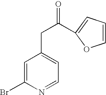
C1=C(Br)N=CC=C1CC(=O)C1=CC=CO1
